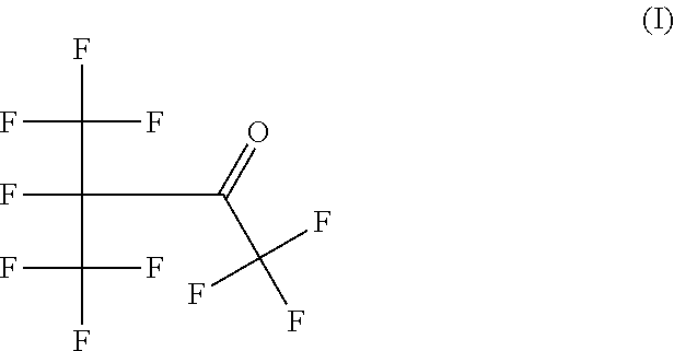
FC(F)(F)C(C(C(F)(F)F)=O)(F)C(F)(F)F
